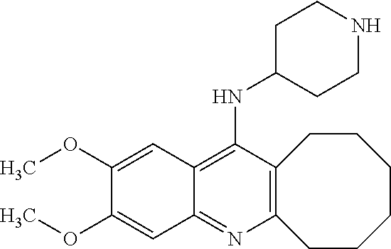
C12=C(C(NC3CCNCC3)=C3C(=N1)C=C(OC)C(OC)=C3)CCCCCC2
